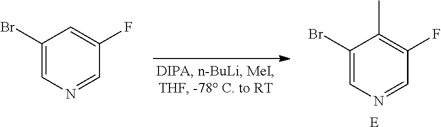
C1(Br)=CN=CC(F)=C1.C1(Br)=CN=CC(F)=C1C.[E]
